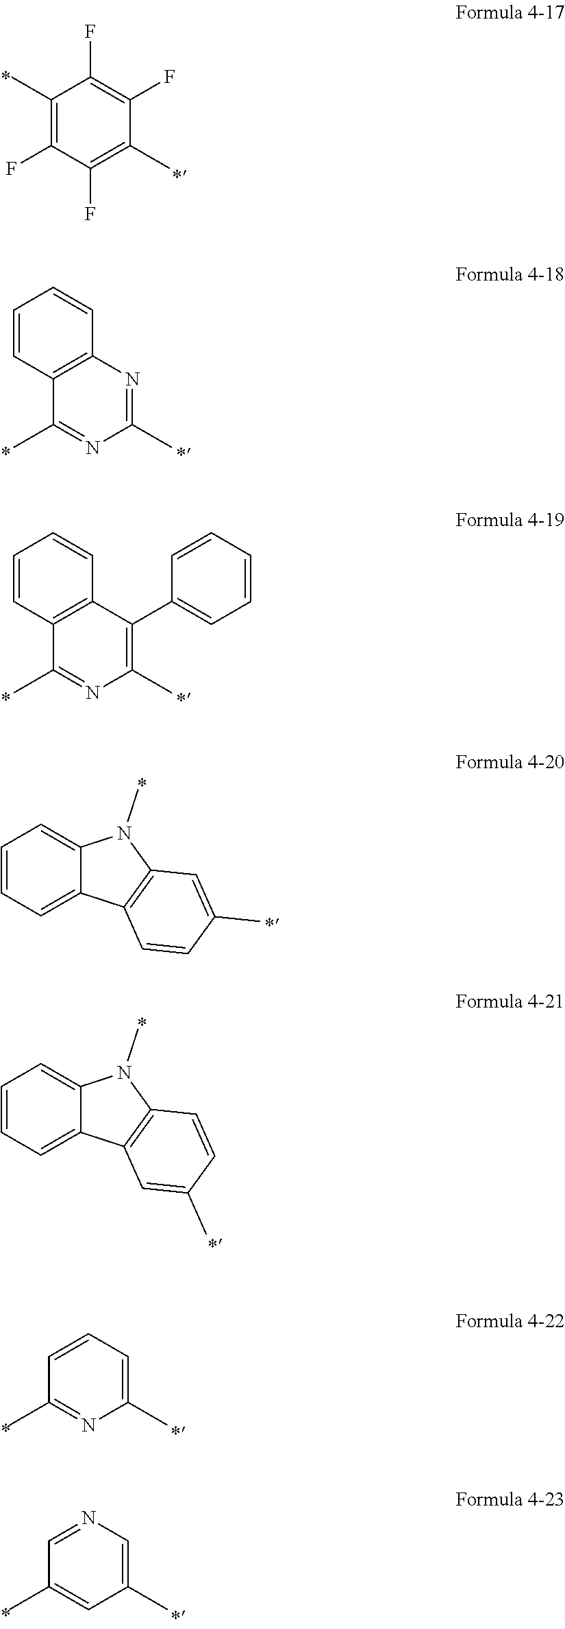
C1(C)=C(F)C(F)=C(C)C(F)=C1F.C1=CC2=C(C=C1)N=C(C)N=C2C.C1=CC2=C(C=C1)C(C1=CC=CC=C1)=C(C)N=C2C.C1=CC=C2C(=C1)N(C)C1=C2C=CC(C)=C1.C1=CC=C(C)N=C1C.C1=NC=C(C)C=C1C.C1=CC=C2C(=C1)N(C)C1=C2C=C(C)C=C1
